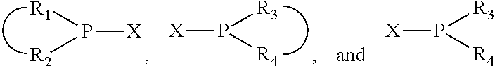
P([X])([R1])[R2].[X]P([R3])[R4].[X]P([R3])[R4]
